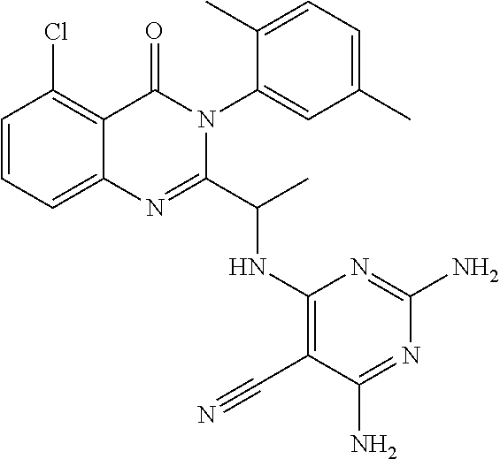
C1=CC=C2C(=C1Cl)C(=O)N(C1=CC(C)=CC=C1C)C(C(C)NC1=C(C#N)C(N)=NC(N)=N1)=N2
